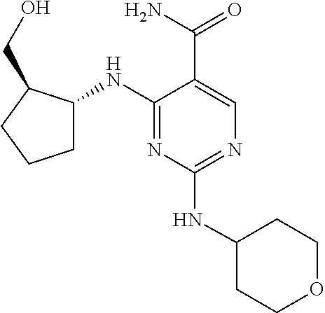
C1(NC2CCCC2CO)=NC(NC2CCOCC2)=NC=C1C(N)=O
